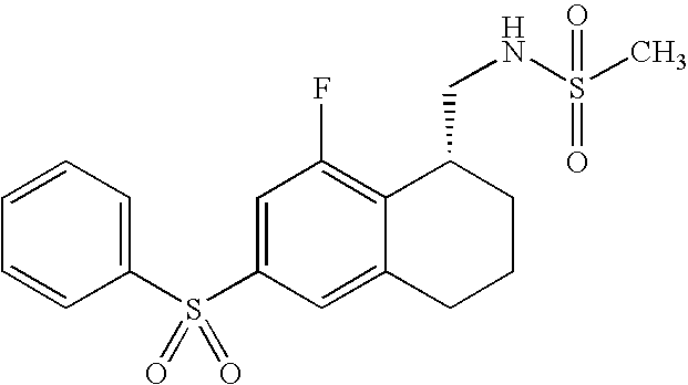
C1(S(C2=CC(F)=C3C(=C2)CCCC3CNS(C)(=O)=O)(=O)=O)=CC=CC=C1
